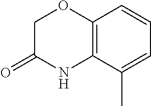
C1=C(C)C2=C(C=C1)OCC(=O)N2
